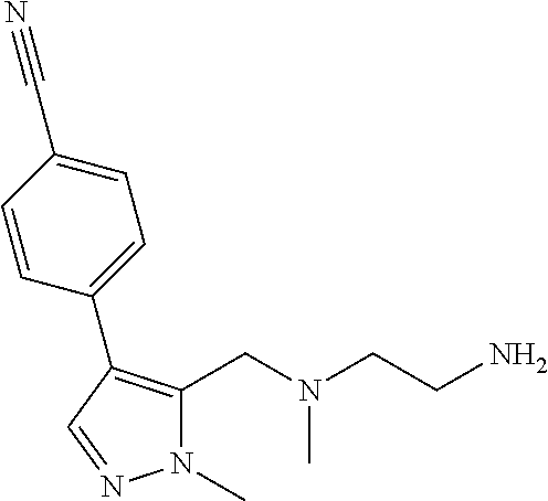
N1(C)C(CN(CCN)C)=C(C2=CC=C(C#N)C=C2)C=N1
